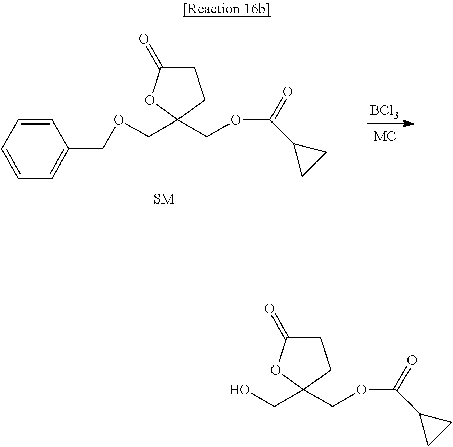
OCC1(COC(C2CC2)=O)CCC(=O)O1.[BCl3].C1=CC=CC=C1COCC1(COC(C2CC2)=O)CCC(=O)O1
